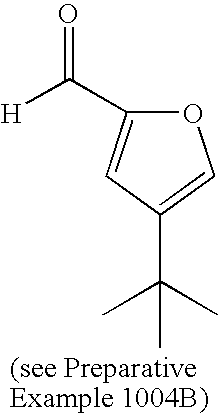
[H]C(=O)C1=CC(C(C)(C)C)=CO1
